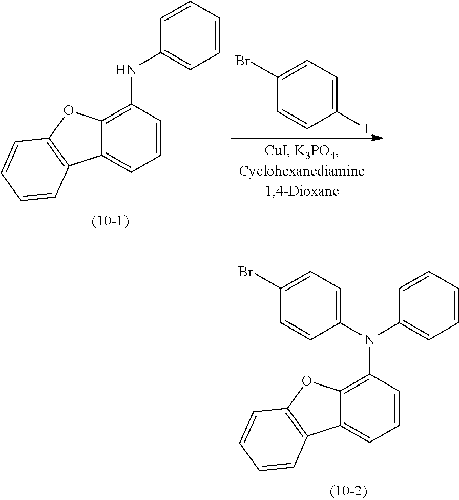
C1=CC(NC2=CC=CC=C2)=C2C(=C1)C1=C(O2)C=CC=C1.C1(I)=CC=C(Br)C=C1.C1=CC(N(C2=CC=CC=C2)C2=CC=C(Br)C=C2)=C2C(=C1)C1=C(O2)C=CC=C1
